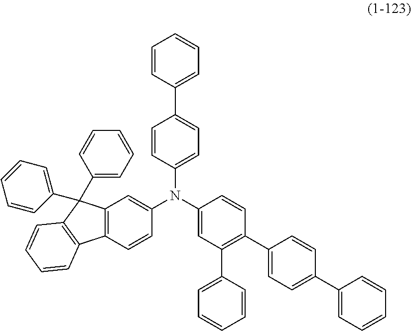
C1=CC(C2=CC=C(N(C3=CC(C4=CC=CC=C4)=C(C4=CC=C(C5=CC=CC=C5)C=C4)C=C3)C3=CC4=C(C=C3)C3=C(C4(C4=CC=CC=C4)C4=CC=CC=C4)C=CC=C3)C=C2)=CC=C1
